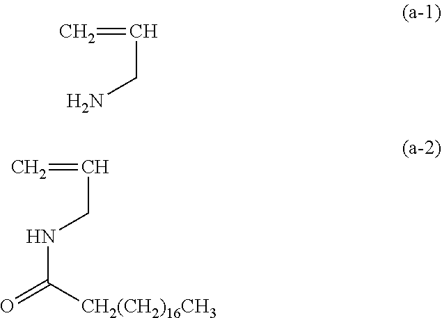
C=CCN.C=CCNC(=O)[CH2(CH2)16CH3]
